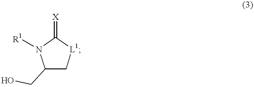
C1(CO)C[L1]C(=[X])N1[R1]
